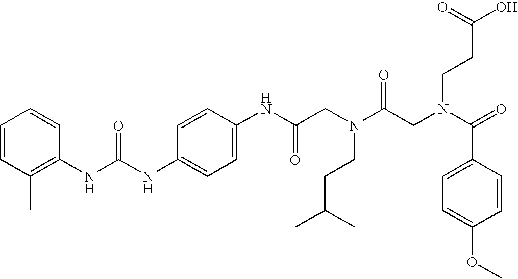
C1=CC(C)=C(NC(NC2=CC=C(NC(CN(C(CN(C(=O)C3=CC=C(OC)C=C3)CCC(O)=O)=O)CCC(C)C)=O)C=C2)=O)C=C1
